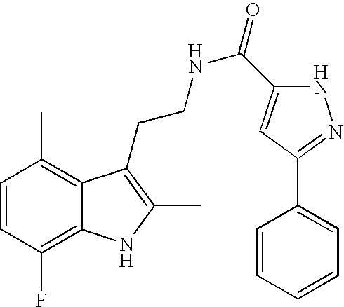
C1=CC(F)=C2C(=C1C)C(CCNC(=O)C1=CC(C3=CC=CC=C3)=NN1)=C(C)N2
